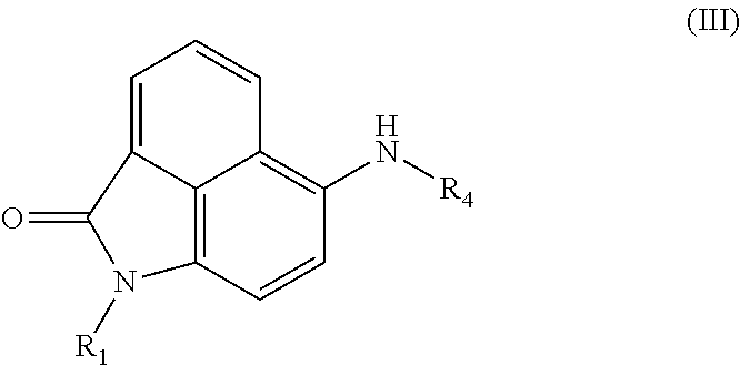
C12=C3C=CC(N[R4])=C1C=CC=C2C(=O)N3[R1]
